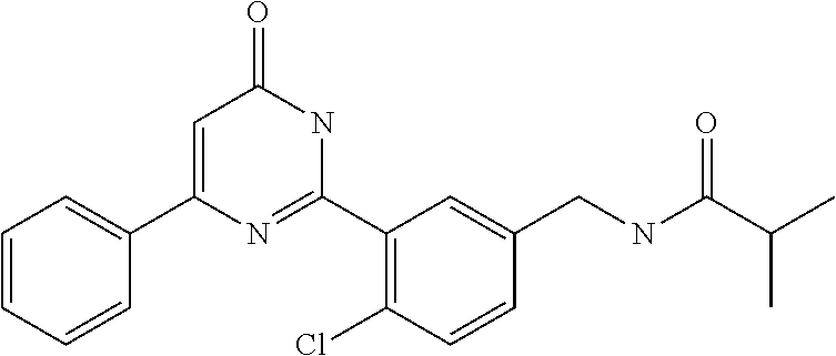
C1(C2=CC(=O)NC(C3=C(Cl)C=CC(CNC(C(C)C)=O)=C3)=N2)=CC=CC=C1
